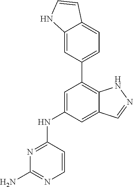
N1=C(NC2=CC(C3=CC=C4C(=C3)NC=C4)=C3C(=C2)C=NN3)C=CN=C1N
